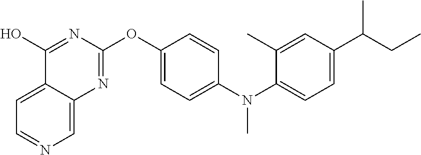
C1=C2C(=CN=C1)N=C(OC1=CC=C(N(C3=CC=C(C(CC)C)C=C3C)C)C=C1)N=C2O
